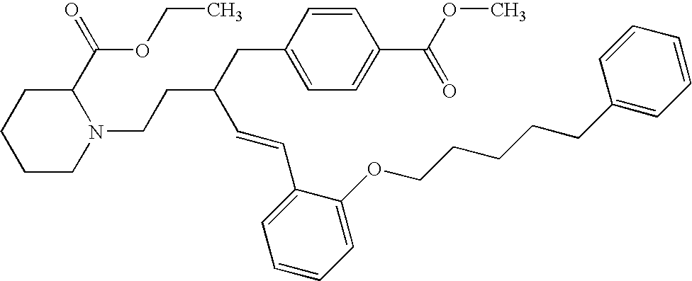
N1(CCC(CC2=CC=C(C(OC)=O)C=C2)C=CC2=CC=CC=C2OCCCCCC2=CC=CC=C2)C(C(=O)OCC)CCCC1
